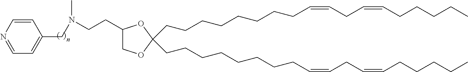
C(CCCCCCCC=CCC=CCCCCC)C1(CCCCCCCCC=CCC=CCCCCC)OCC(CCN(CC2=CC=NC=C2)C)O1
